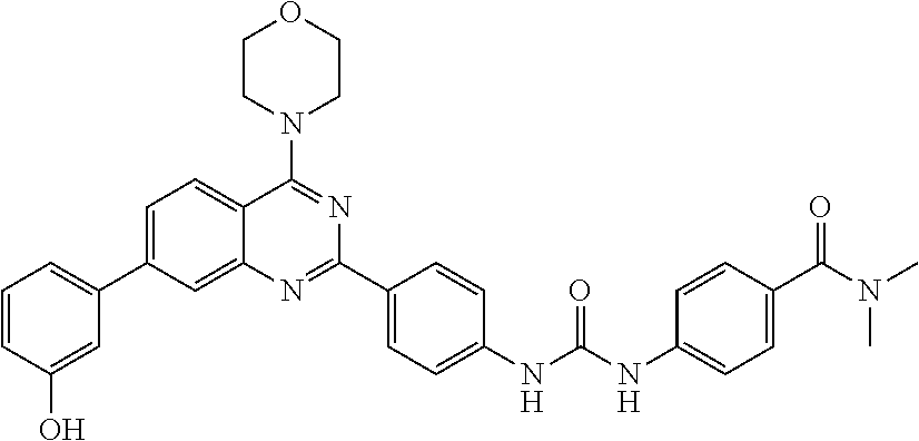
C1=C(C2=CC=CC(O)=C2)C=C2C(=C1)C(N1CCOCC1)=NC(C1=CC=C(NC(NC3=CC=C(C(N(C)C)=O)C=C3)=O)C=C1)=N2
